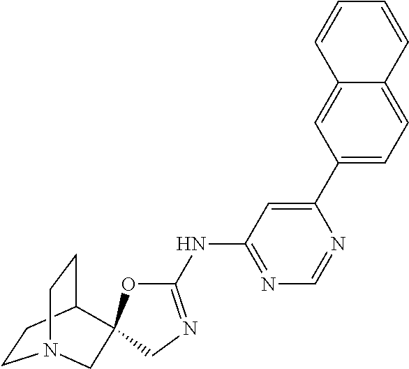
C1CC2CCN1CC21OC(NC2=NC=NC(C3=CC=C4C(=C3)C=CC=C4)=C2)=NC1
